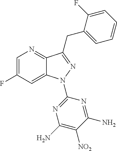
C1=C(F)C=C2C(=N1)C(CC1=CC=CC=C1F)=NN2C1=NC(N)=C([NO2])C(N)=N1
